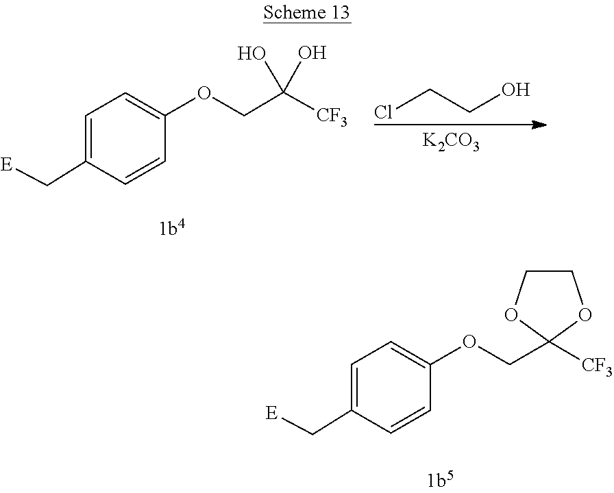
C1(OCC(O)(O)[CF3])=CC=C(C[E])C=C1.ClCCO.[K2CO3].C(C1=CC=C(OCC2([CF3])OCCO2)C=C1)[E]
